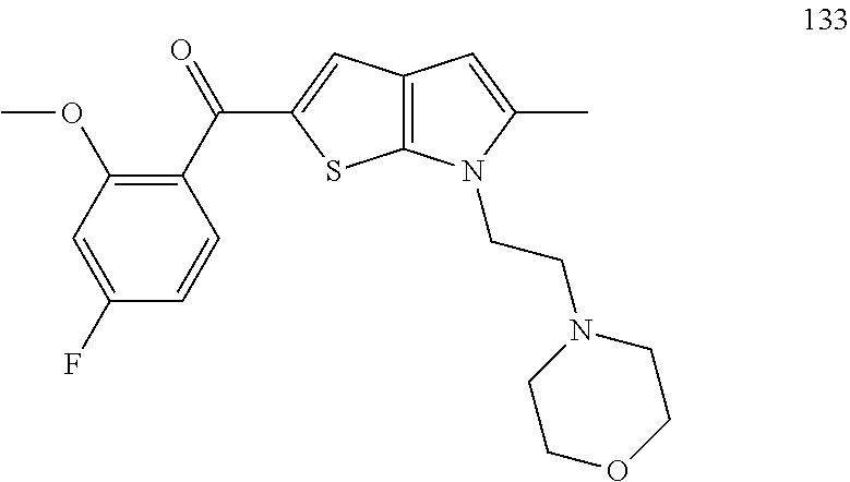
C1(C(=O)C2=CC3=C(S2)N(CCN2CCOCC2)C(C)=C3)=C(OC)C=C(F)C=C1
